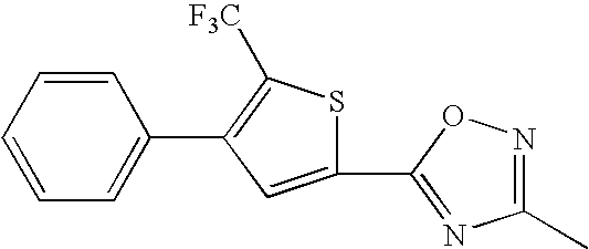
C1=CC=CC=C1C1=C([F3C])SC(C2=NC(C)=NO2)=C1
